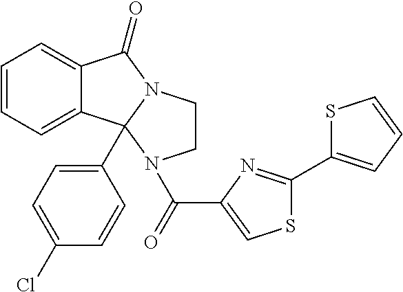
C1=CC=C2C(=C1)C(=O)N1CCN(C(C3=CSC(C4=CC=CS4)=N3)=O)C21C1=CC=C(Cl)C=C1
